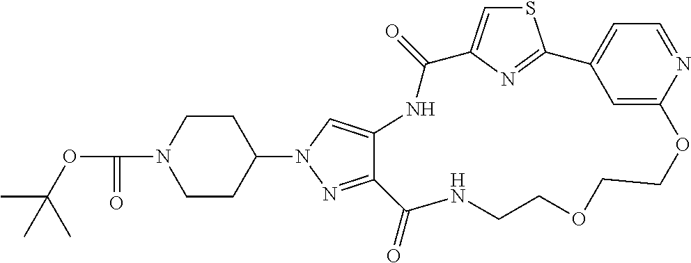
S1C=C2N=C1C1=CC=NC(=C1)OCCOCCNC(=O)C1=NN(C3CCN(C(OC(C)(C)C)=O)CC3)C=C1NC2=O
